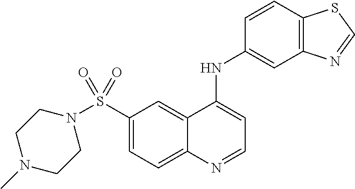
N1(S(C2=CC=C3C(=C2)C(NC2=CC4=C(C=C2)SC=N4)=CC=N3)(=O)=O)CCN(C)CC1
